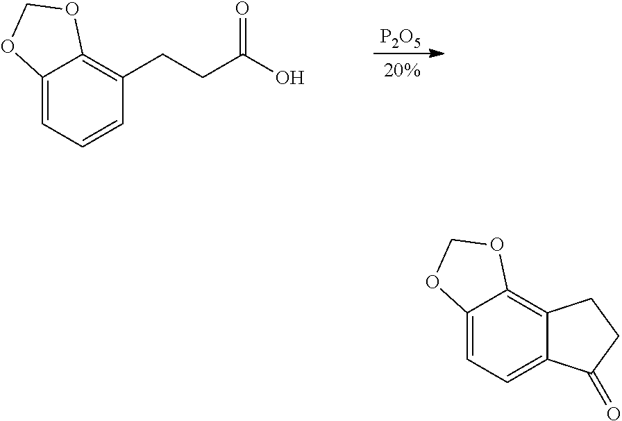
[P2O5].C1=CC(CCC(O)=O)=C2C(=C1)OCO2.C1=C2C(=C3C(=C1)OCO3)CCC2=O
